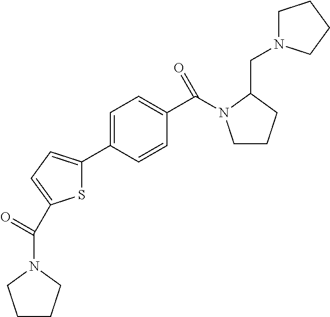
C1CCN(C(=O)C2=CC=C(C3=CC=C(C(=O)N4CCCC4CN4CCCC4)C=C3)S2)C1
